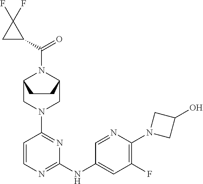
C1=CN=C(NC2=CC(F)=C(N3CC(O)C3)N=C2)N=C1N1CC2N(C(C3C(F)(F)C3)=O)C(C1)CC2
